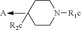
C1C([R2c])CCN([R1c])C1.[A]
